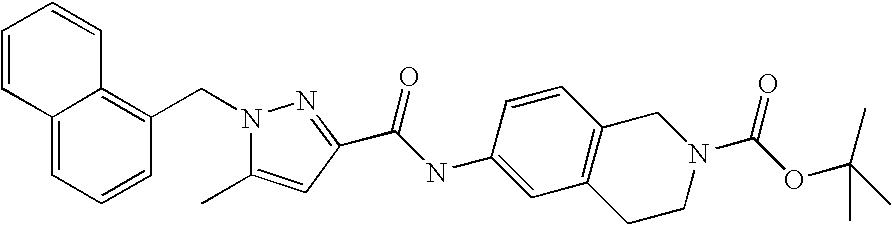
C12=CC=CC(CN3C(C)=CC(C(NC4=CC5=C(C=C4)CN(C(=O)OC(C)(C)C)CC5)=O)=N3)=C1C=CC=C2
